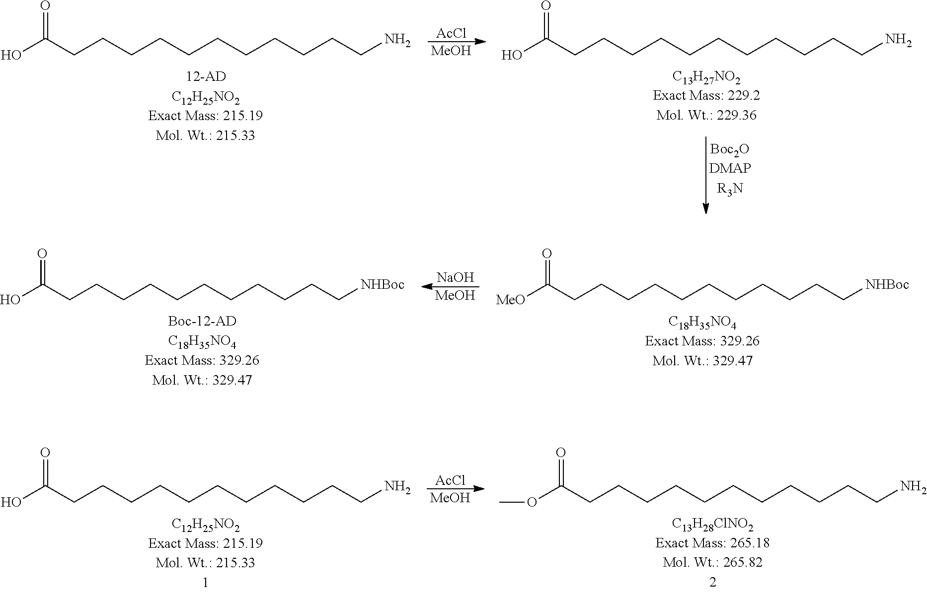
[AcCl].[MeOH].OC(CCCCCCCCCCCN)=O.O(C(CCCCCCCCCCCN)=O)C.[AcCl].[MeOH].OC(CCCCCCCCCCCN)=O.OC(CCCCCCCCCCCN)=O.[NaOH].[MeOH].[MeO]C(CCCCCCCCCCC[NHBoc])=O.OC(CCCCCCCCCCC[NHBoc])=O
